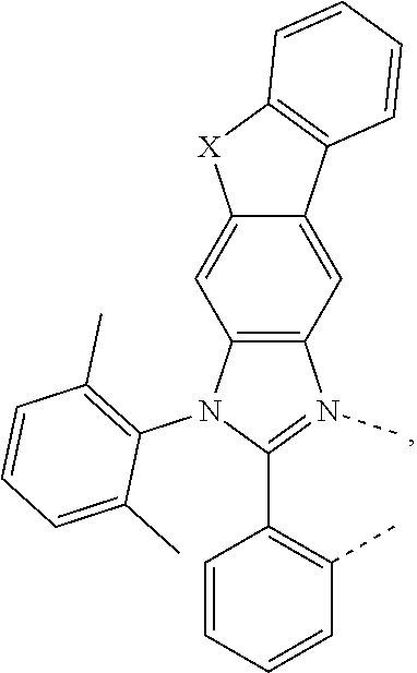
C12=C(N(C3=C(C)C=CC=C3C)C(C3=C(C)C=CC=C3)=N1C)C=C1C(=C2)C2=C([X]1)C=CC=C2
